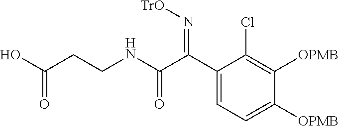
C1(C(C(NCCC(O)=O)=O)=N[TrO])=CC=C([OPMB])C([OPMB])=C1Cl
